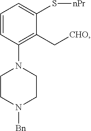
C1=CC(N2CCN([Bn])CC2)=C(C[CHO])C(S[nPr])=C1
